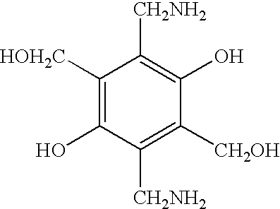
C1([HOH2C])=C(O)C([CH2NH2])=C([CH2OH])C(O)=C1[CH2NH2]
